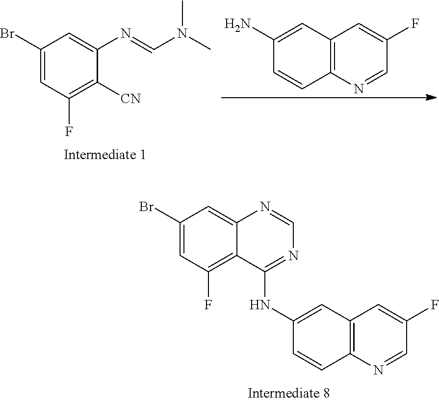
C1(Br)=CC(F)=C2C(=C1)N=CN=C2NC1=CC2=C(C=C1)N=CC(F)=C2.C1(Br)=CC(F)=C([CN])C(N=CN(C)C)=C1.C1(N)=CC2=C(C=C1)N=CC(F)=C2
